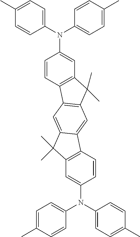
N(C1=CC2=C(C=C1)C1=C(C2(C)C)C=C2C(=C1)C(C)(C)C1=C2C=CC(N(C2=CC=C(C)C=C2)C2=CC=C(C)C=C2)=C1)(C1=CC=C(C)C=C1)C1=CC=C(C)C=C1
